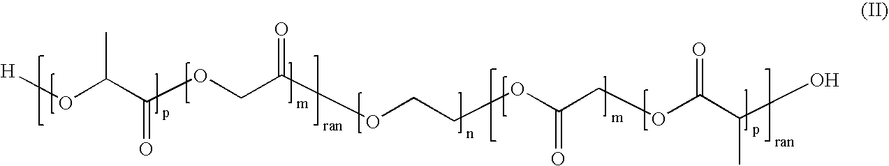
[H]OC(C(OCC(OCCOC(COC(C(C)O)=O)=O)=O)=O)C
